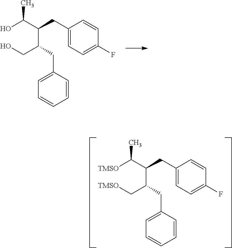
C(C(CC1=CC=C(F)C=C1)C([TMSO])C)(CC1=CC=CC=C1)C[TMSO].C(C(CC1=CC=C(F)C=C1)C(O)C)(CC1=CC=CC=C1)CO
